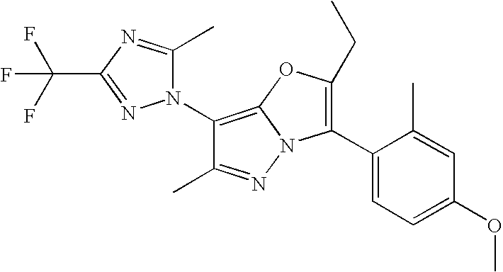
C1(N2C(C)=NC(C(F)(F)F)=N2)=C2N(N=C1C)C(C1=CC=C(OC)C=C1C)=C(CC)O2
